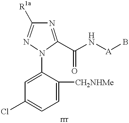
C1=C(N2C(C(N[A]B)=O)=NC([R1a])=N2)C([CH2NHMe])=CC=C1Cl
